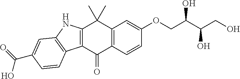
C12=C(C=CC(OCC(C(CO)O)O)=C1)C(=O)C1=C(C2(C)C)NC2=C1C=CC(C(=O)O)=C2
